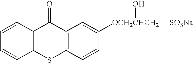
C1=CC2=C(C=C1)SC1=C(C2=O)C=C([OCH2CHCH2]([SO3Na])O)C=C1
